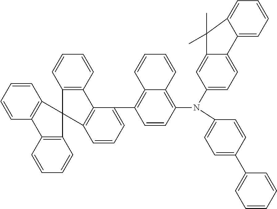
C1(C2=CC=CC=C2)=CC=C(N(C2=CC=C3C(=C2)C(C)(C)C2=CC=CC=C32)C2=C3C(=C(C4=CC=CC5=C4C4=C(C=CC=C4)C54C5=C(C=CC=C5)C5=C4C=CC=C5)C=C2)C=CC=C3)C=C1
